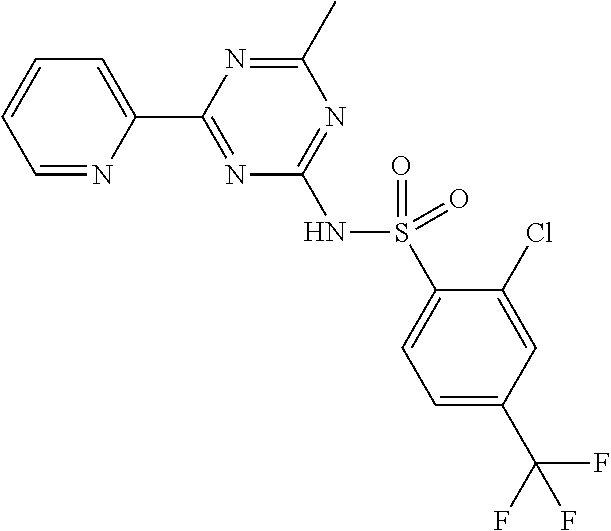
C1=NC(C2=NC(NS(C3=CC=C(C(F)(F)F)C=C3Cl)(=O)=O)=NC(C)=N2)=CC=C1
